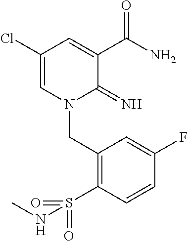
C1(Cl)=CN(CC2=C(S(=O)(=O)NC)C=CC(F)=C2)C(=N)C(C(N)=O)=C1
